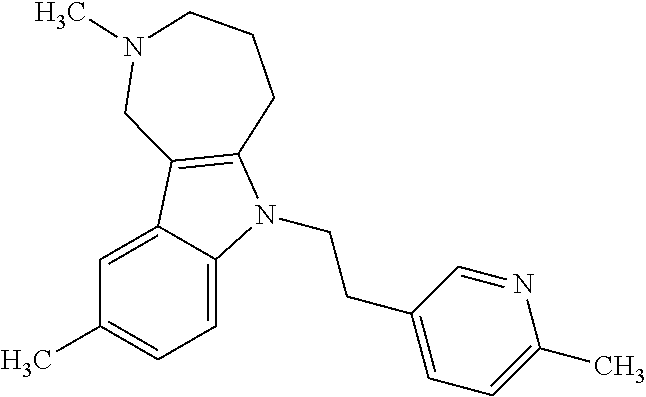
C1=C2C(=CC=C1C)N(CCC1=CC=C(C)N=C1)C1=C2CN(C)CCC1
